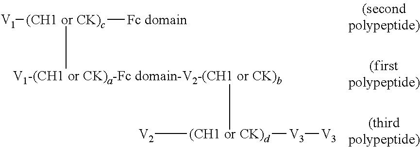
C[(CH1 or CK)c]([V1])[Fc domain].C[(CH1 or CK)d]([V2])[V3][V3]
